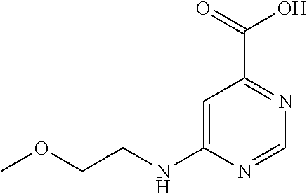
C1=C(NCCOC)N=CN=C1C(=O)O
